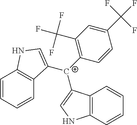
C12=C(C=CC=C1)NC=C2[C+](C1=C(C(F)(F)F)C=C(C(F)(F)F)C=C1)C1=CNC2=C1C=CC=C2
